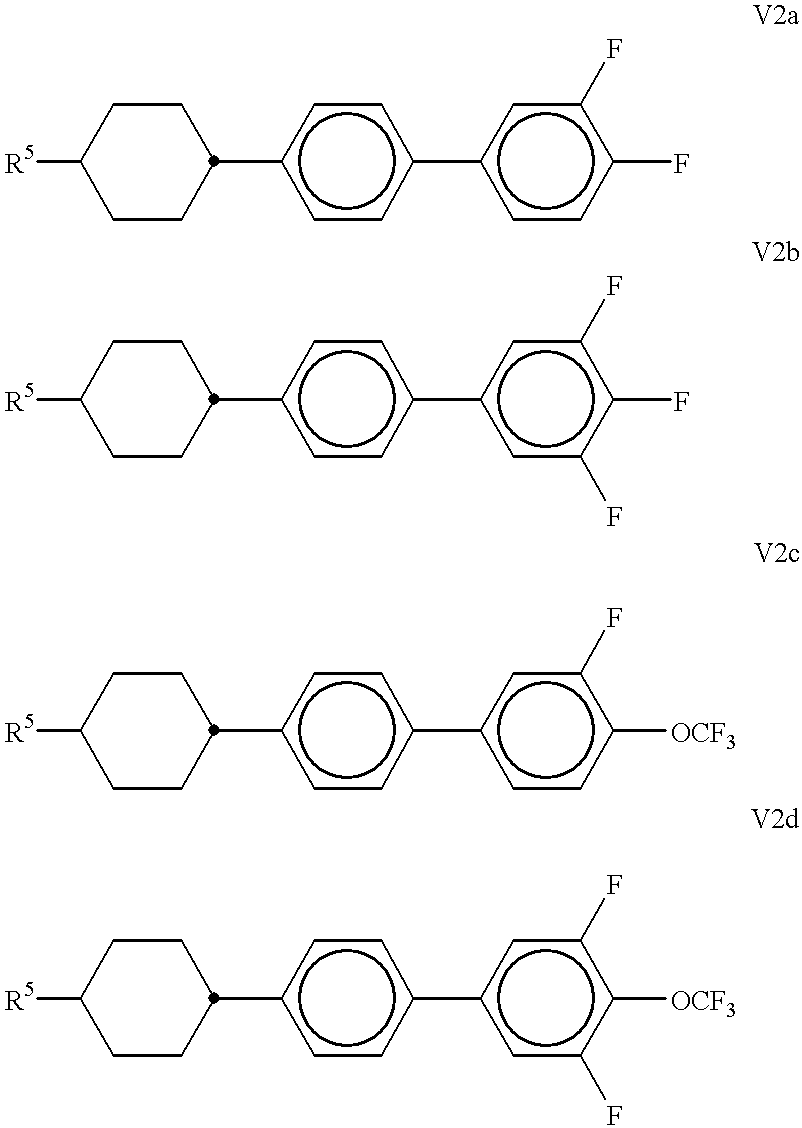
c1(C2CCC([R5])CC2)ccc(-c2ccc(F)c(F)c2)cc1.c1(C2CCC([R5])CC2)ccc(-c2cc(F)c(F)c(F)c2)cc1.c1(C2CCC([R5])CC2)ccc(-c2ccc([OCF3])c(F)c2)cc1.c1(C2CCC([R5])CC2)ccc(-c2cc(F)c([OCF3])c(F)c2)cc1
